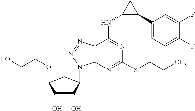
C1(O)C(O)C(OCCO)CC1N1C2=C(N=N1)C(NC1C(C3=CC=C(F)C(F)=C3)C1)=NC(SCCC)=N2
